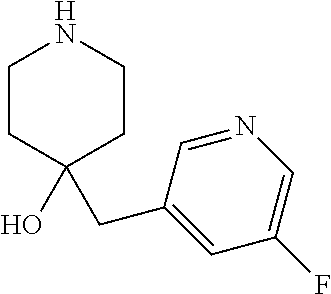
C1CC(O)(CC2=CC(F)=CN=C2)CCN1
